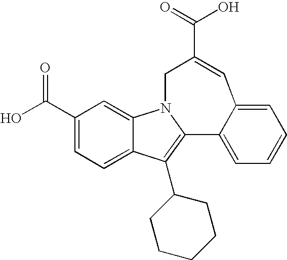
OC(=O)C1=CC2=CC=CC=C2C2=C(C3CCCCC3)C3=CC=C(C(=O)O)C=C3N2C1
